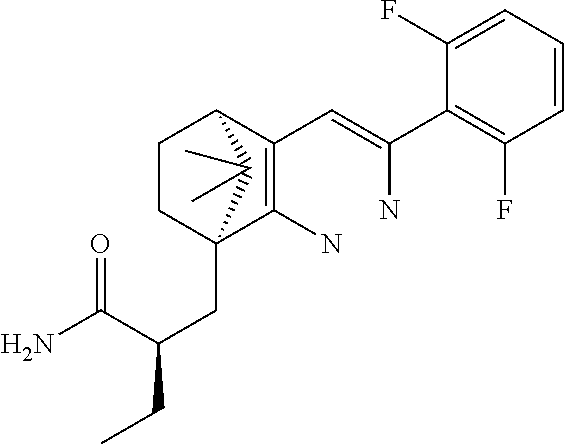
C1CC2(CC(CC)C(N)=O)C(N)=C(C=C(N)C3=C(F)C=CC=C3F)C1C2(C)C
